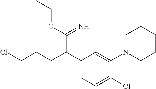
C1(C(CCCCl)C(=N)OCC)=CC=C(Cl)C(N2CCCCC2)=C1
